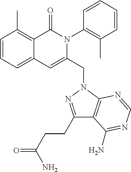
C1=CC=C2C(=C1C)C(=O)N(C1=C(C)C=CC=C1)C(CN1C3=C(C(CCC(=O)N)=N1)C(N)=NC=N3)=C2
